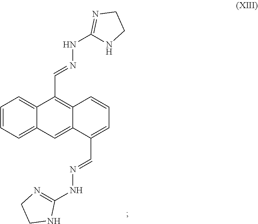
C1=CC=C2C(=C1)C(C=NNC1=NCCN1)=C1C(=C2)C(C=NNC2=NCCN2)=CC=C1
